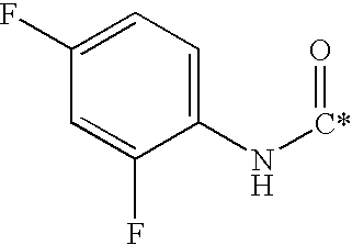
C1(F)=CC=C(N[C*]=O)C(F)=C1
